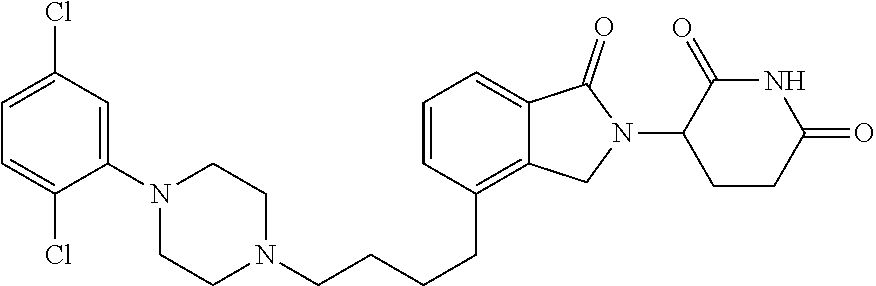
C1(N2CCN(CCCCC3=C4C(=CC=C3)C(=O)N(C3CCC(=O)NC3=O)C4)CC2)=CC(Cl)=CC=C1Cl
